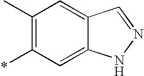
C1=C2C(=CC(*)=C1C)NN=C2
